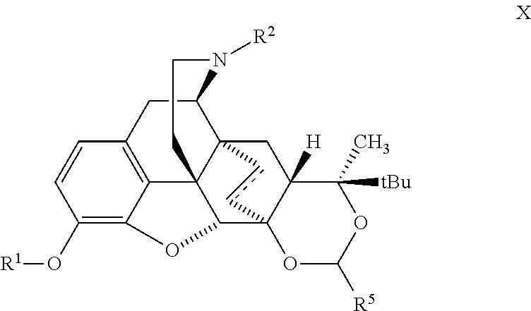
C1(O[R1])=C2C3=C(C=C1)CC1N([R2])CCC34C(O2)C23C([H])(CC41cc2)C(C)([tBu])OC([R5])O3
